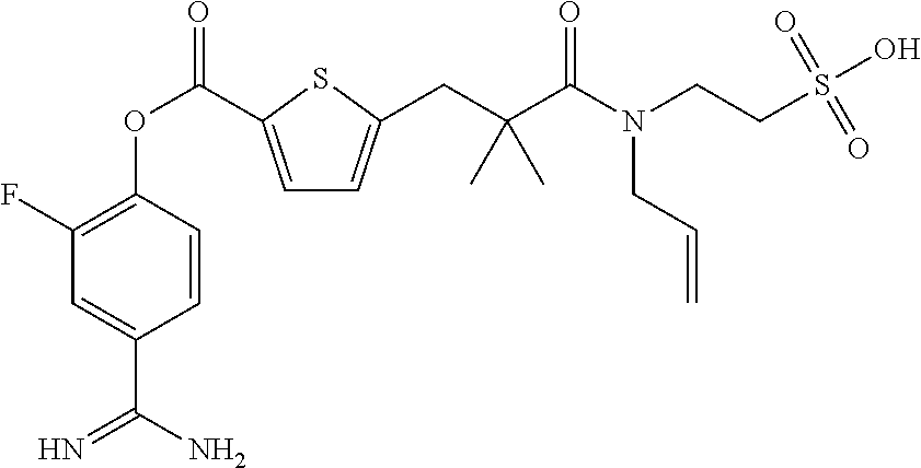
C1(F)=C(OC(=O)C2=CC=C(CC(C(N(CCS(O)(=O)=O)CC=C)=O)(C)C)S2)C=CC(C(N)=N)=C1
